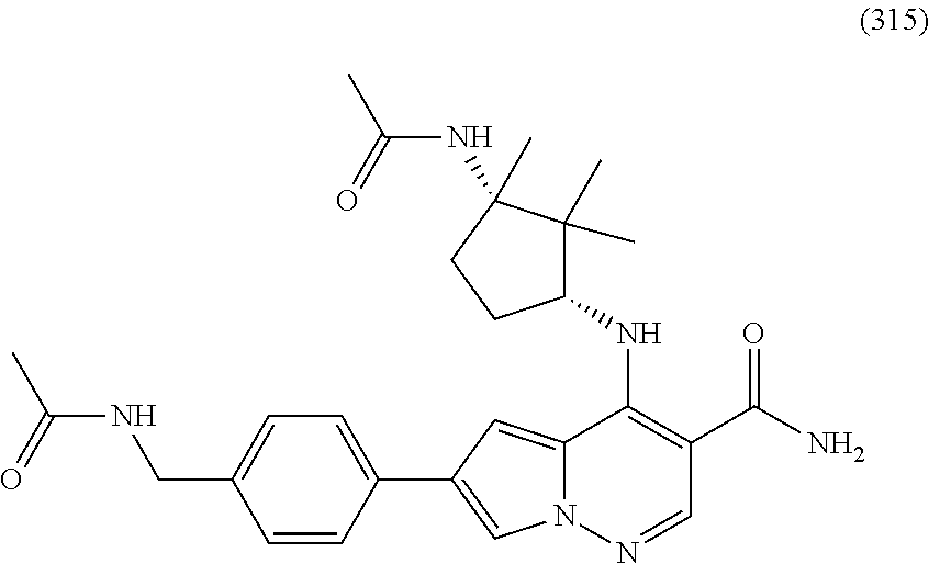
N(C1=C(C(N)=O)C=NN2C1=CC(C1=CC=C(CNC(C)=O)C=C1)=C2)C1C(C)(C)C(NC(C)=O)(C)CC1
